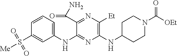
C1(NC2=NC(NC3CCN(C([OEt])=O)CC3)=C([Et])N=C2C(N)=O)=CC=CC(S([Me])(=O)=O)=C1
